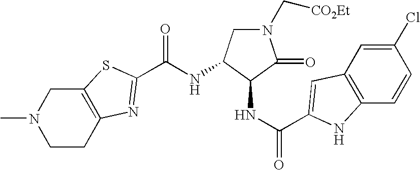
N(C(=O)C1=NC2=C(CN(C)CC2)S1)C1CN(C[CO2Et])C(=O)C1NC(=O)C1=CC2=C(C=CC(Cl)=C2)N1
